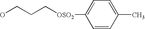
C(CC[OSO2]C1=CC=C(C)C=C1)O
